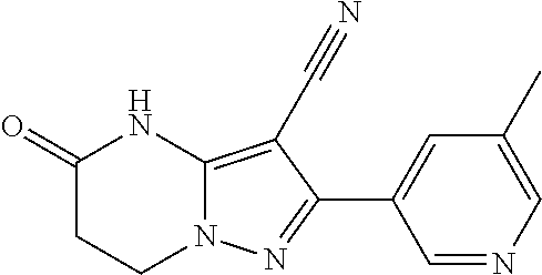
C1C(=O)NC2=C(C#N)C(C3=CC(C)=CN=C3)=NN2C1
